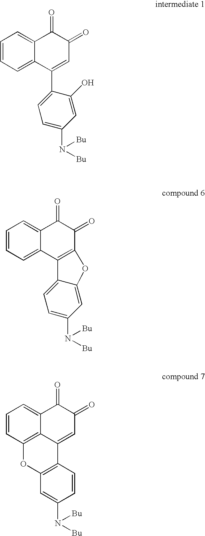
C1=CC=C2C(=C1)C(=O)C(=O)C=C2C1=CC=C(N([Bu])[Bu])C=C1O.C1=CC=C2C(=C1)C(=O)C(=O)C1=C2C2=CC=C(N([Bu])[Bu])C=C2O1.C1=CC2=C3C(=C1)C(=O)C(=O)C=C3C1=C(O2)C=C(N([Bu])[Bu])C=C1
